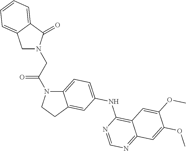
C12=CC=C(NC3=C4C(=NC=N3)C=C(OC)C(OC)=C4)C=C1CCN2C(CN1CC2=CC=CC=C2C1=O)=O
